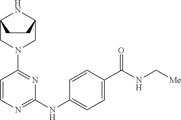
C12CN(C3=NC(NC4=CC=C(C(NC[Me])=O)C=C4)=NC=C3)CC(N1)CC2
